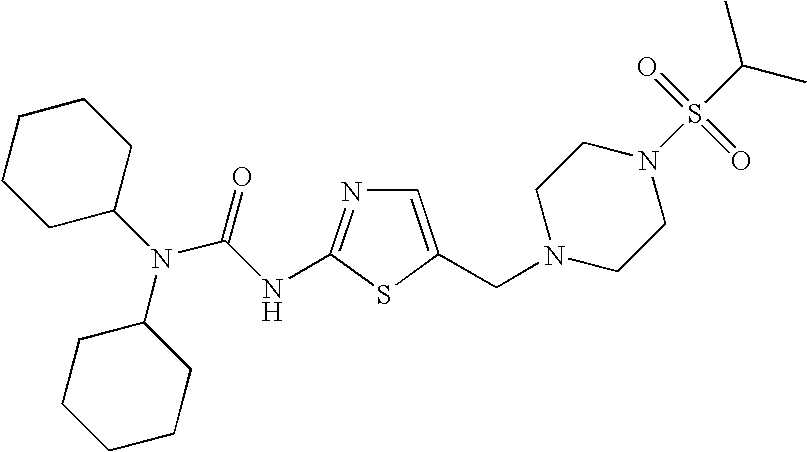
C1=C(CN2CCN(S(C(C)C)(=O)=O)CC2)SC(NC(N(C2CCCCC2)C2CCCCC2)=O)=N1
